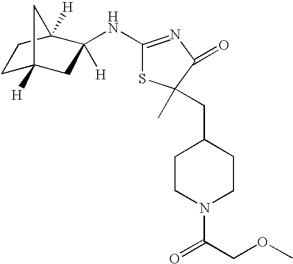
C1C2([H])CC([H])(NC3=NC(=O)C(C)(CC4CCN(C(COC)=O)CC4)S3)C([H])(C1)C2
